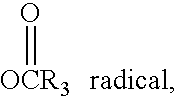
O=[OCR3].[radical]
